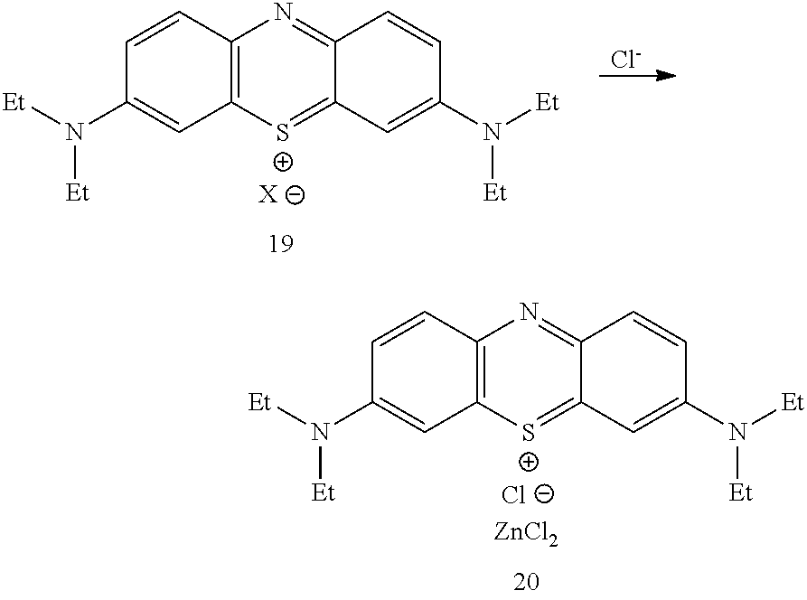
C1=CC2=C(C=C1N([Et])[Et])[S+]=C1C(=N2)C=CC(N([Et])[Et])=C1.Cl.[ZnCl2].[Cl-].C1=CC2=C(C=C1N([Et])[Et])[S+]=C1C(=N2)C=CC(N([Et])[Et])=C1.[X]
